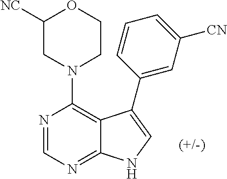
N1(C2=C3C(=NC=N2)NC=C3C2=CC([CN])=CC=C2)CCOC([NC])C1
